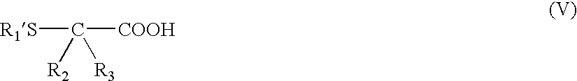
[R1S]C([COOH])([R2])[R3]
